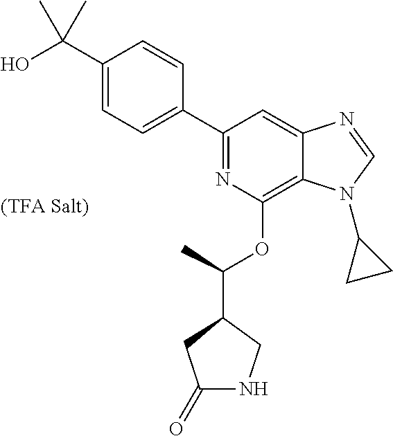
C1(C2=CC=C(C(O)(C)C)C=C2)=NC(OC(C2CC(=O)NC2)C)=C2C(=C1)N=CN2C1CC1
